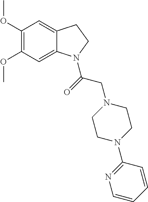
C12=CC(OC)=C(OC)C=C1CCN2C(=O)CN1CCN(C2=NC=CC=C2)CC1
